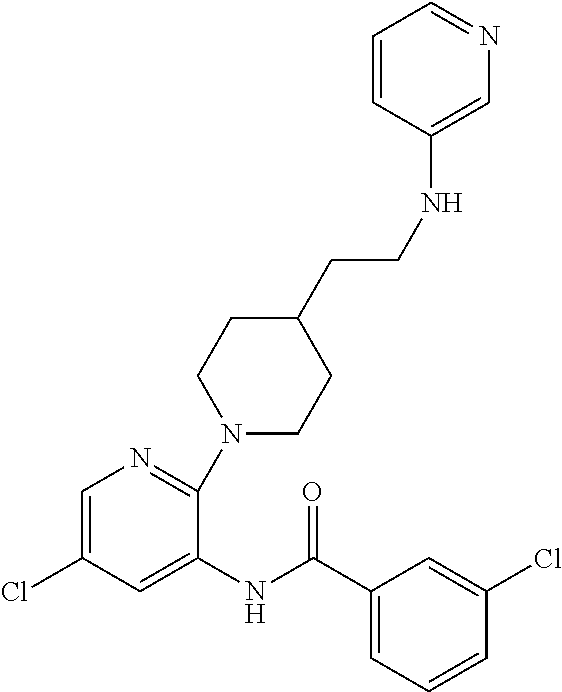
N(CCC1CCN(C2=NC=C(Cl)C=C2NC(C2=CC=CC(Cl)=C2)=O)CC1)C1=CN=CC=C1
